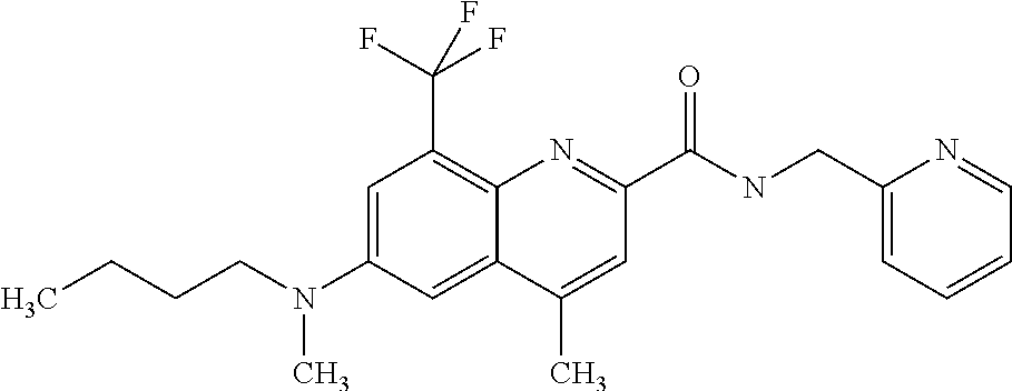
C1(C)=CC(C(=O)NCC2=CC=CC=N2)=NC2=C(C(F)(F)F)C=C(N(CCCC)C)C=C12
